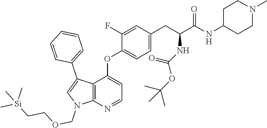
C12=C(N=CC=C1OC1=CC=C(CC(NC(OC(C)(C)C)=O)C(NC3CCN(C)CC3)=O)C=C1F)N(COCC[Si](C)(C)C)C=C2C1=CC=CC=C1
